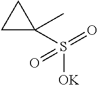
C1(S(=O)([OK])=O)(C)CC1
